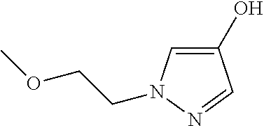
C1(O)=CN(CCOC)N=C1
